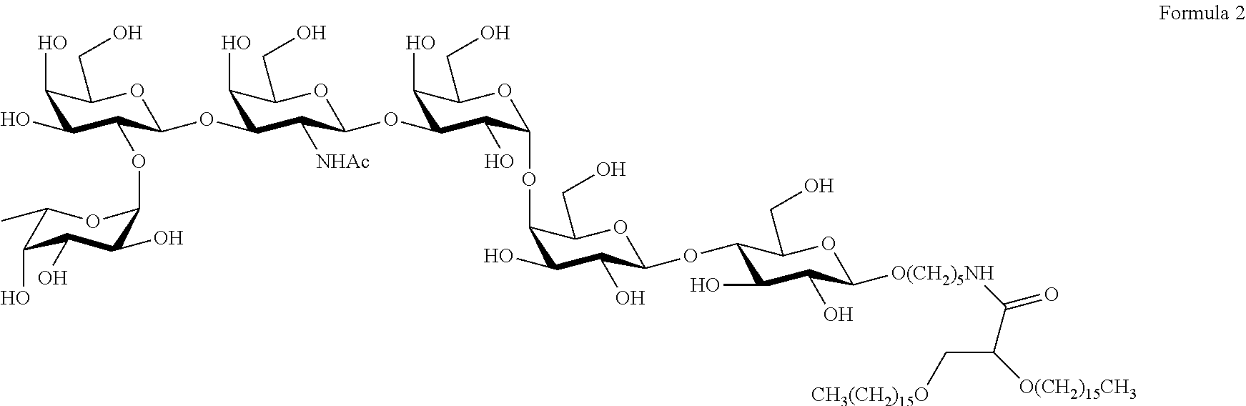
C1(O)C(O)C(OC2C(O)C(O)C(O)C(C)O2)C(OC2C(O)C(CO)OC(OC3C(O)C(CO)OC(OC4C(O)C(O)C(OC5C(O)C(O)C([O(CH2)5NH]C(=O)C(C[CH3(CH2)15O])[O(CH2)15CH3])OC5CO)OC4CO)C3O)C2[NHAc])OC1CO
